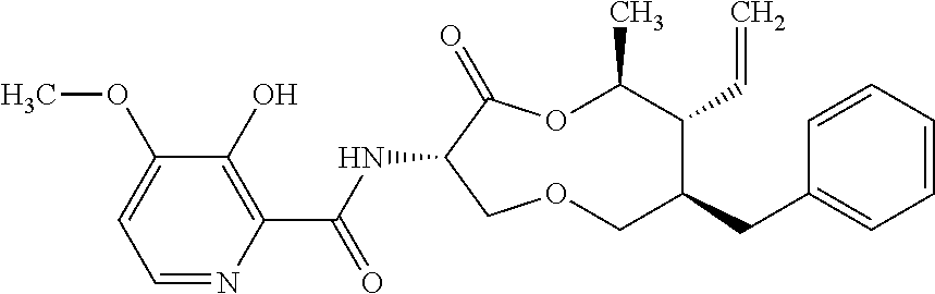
C1(O)=C(C(NC2C(=O)OC(C)C(C=C)C(CC3=CC=CC=C3)COC2)=O)N=CC=C1OC
